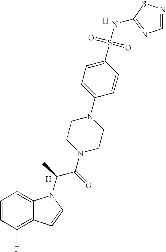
C1=CC(F)=C2C(=C1)N(C(C(N1CCN(C3=CC=C(S(=O)(=O)NC4=NC=NS4)C=C3)CC1)=O)C)C=C2.[H].[H]
